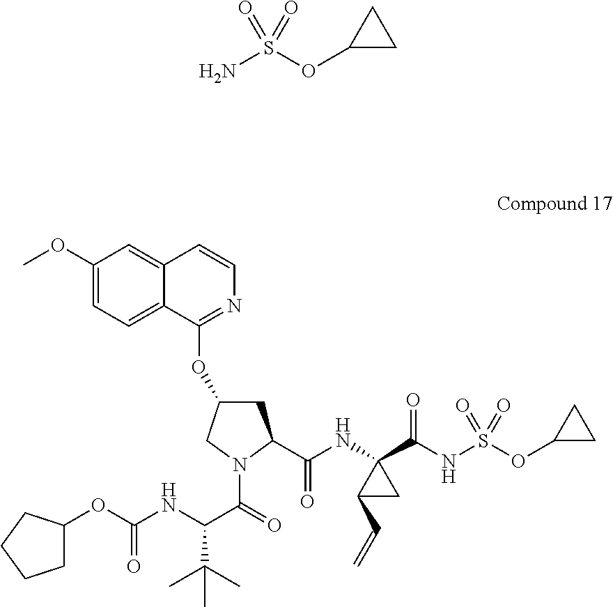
NS(OC1CC1)(=O)=O.C12=CC=C(OC)C=C1C=CN=C2OC1CC(C(NC2(C(NS(=O)(=O)OC3CC3)=O)C(C=C)C2)=O)N(C(=O)C(NC(OC2CCCC2)=O)C(C)(C)C)C1
